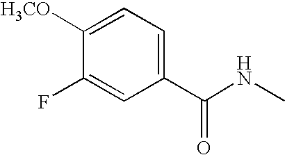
C1=C([H3CO])C(F)=CC(C(NC)=O)=C1
